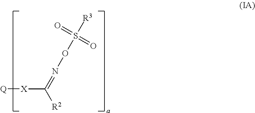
[Q][X]C([R2])=NOS([R3])(=O)=O
